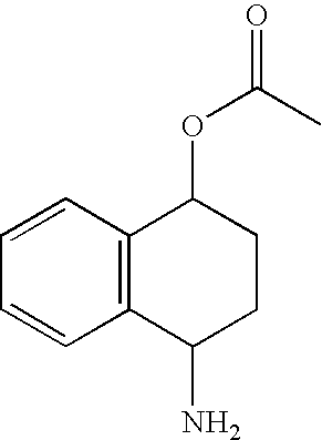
C1=CC=CC2=C1C(OC(C)=O)CCC2N
